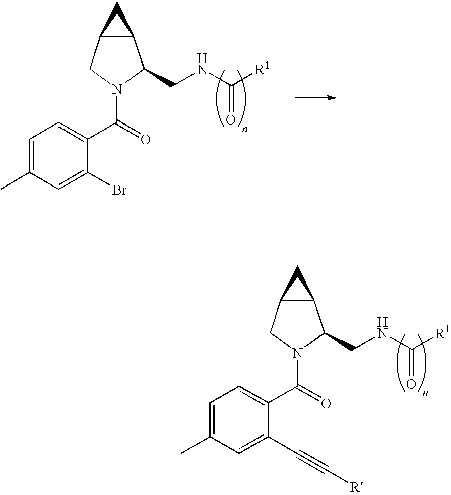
C12C(CN(C(C3=CC=C(C)C=C3C#C[R])=O)C1CNC([R1])=O)C2.C12C(CN(C(C3=CC=C(C)C=C3Br)=O)C1CNC([R1])=O)C2
